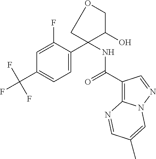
C1=C(F)C(C2(NC(=O)C3=C4N(N=C3)C=C(C)C=N4)C(O)COC2)=CC=C1C(F)(F)F
